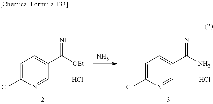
N.C1=C(Cl)N=CC(C([OEt])=N)=C1.Cl.C1=C(Cl)N=CC(C(N)=N)=C1.Cl
